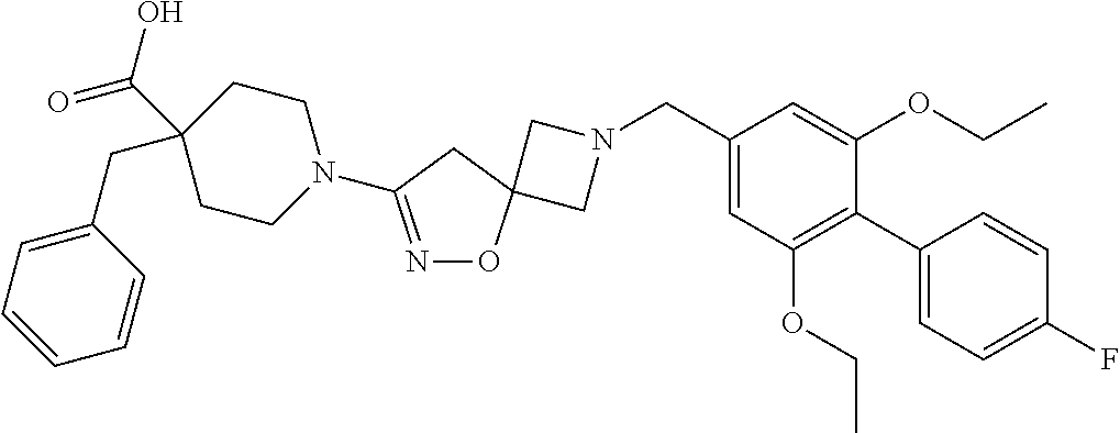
C1N(CC2=CC(OCC)=C(C3=CC=C(F)C=C3)C(OCC)=C2)CC12ON=C(N1CCC(C(O)=O)(CC3=CC=CC=C3)CC1)C2
